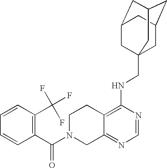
C12=C(NCC34CC5CC(CC(C3)C5)C4)N=CN=C1CN(C(C1=C(C(F)(F)F)C=CC=C1)=O)CC2
